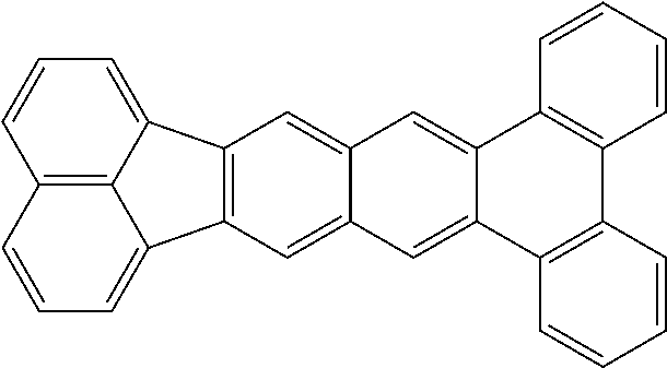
C12=C3C(=CC=C1)C1=C(C3=CC=C2)C=C2C(=C1)C=C1C(=C2)C2=C(C3=C1C=CC=C3)C=CC=C2
